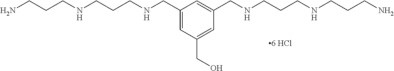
C1(CNCCCNCCCN)=CC(CO)=CC(CNCCCNCCCN)=C1
